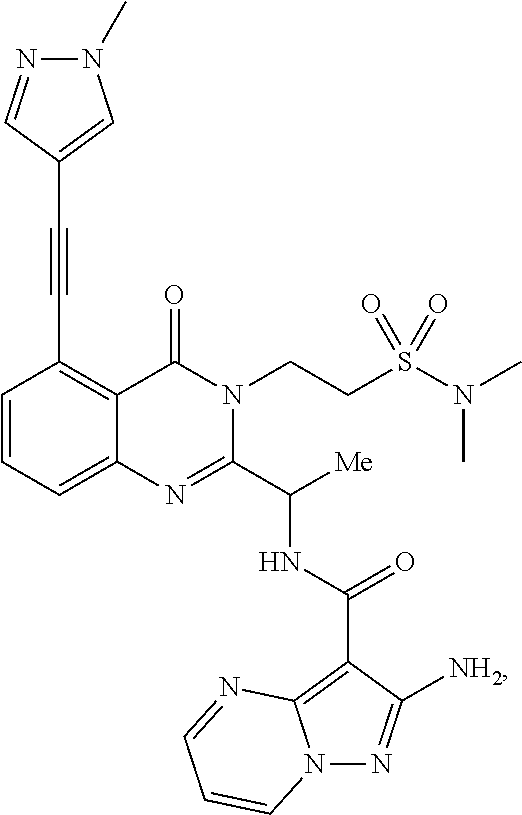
C1=CC=C2C(=C1C#CC1=CN(C)N=C1)C(=O)N(CCS(N(C)C)(=O)=O)C(C([Me])NC(=O)C1=C3N(N=C1[NH2])C=CC=N3)=N2
